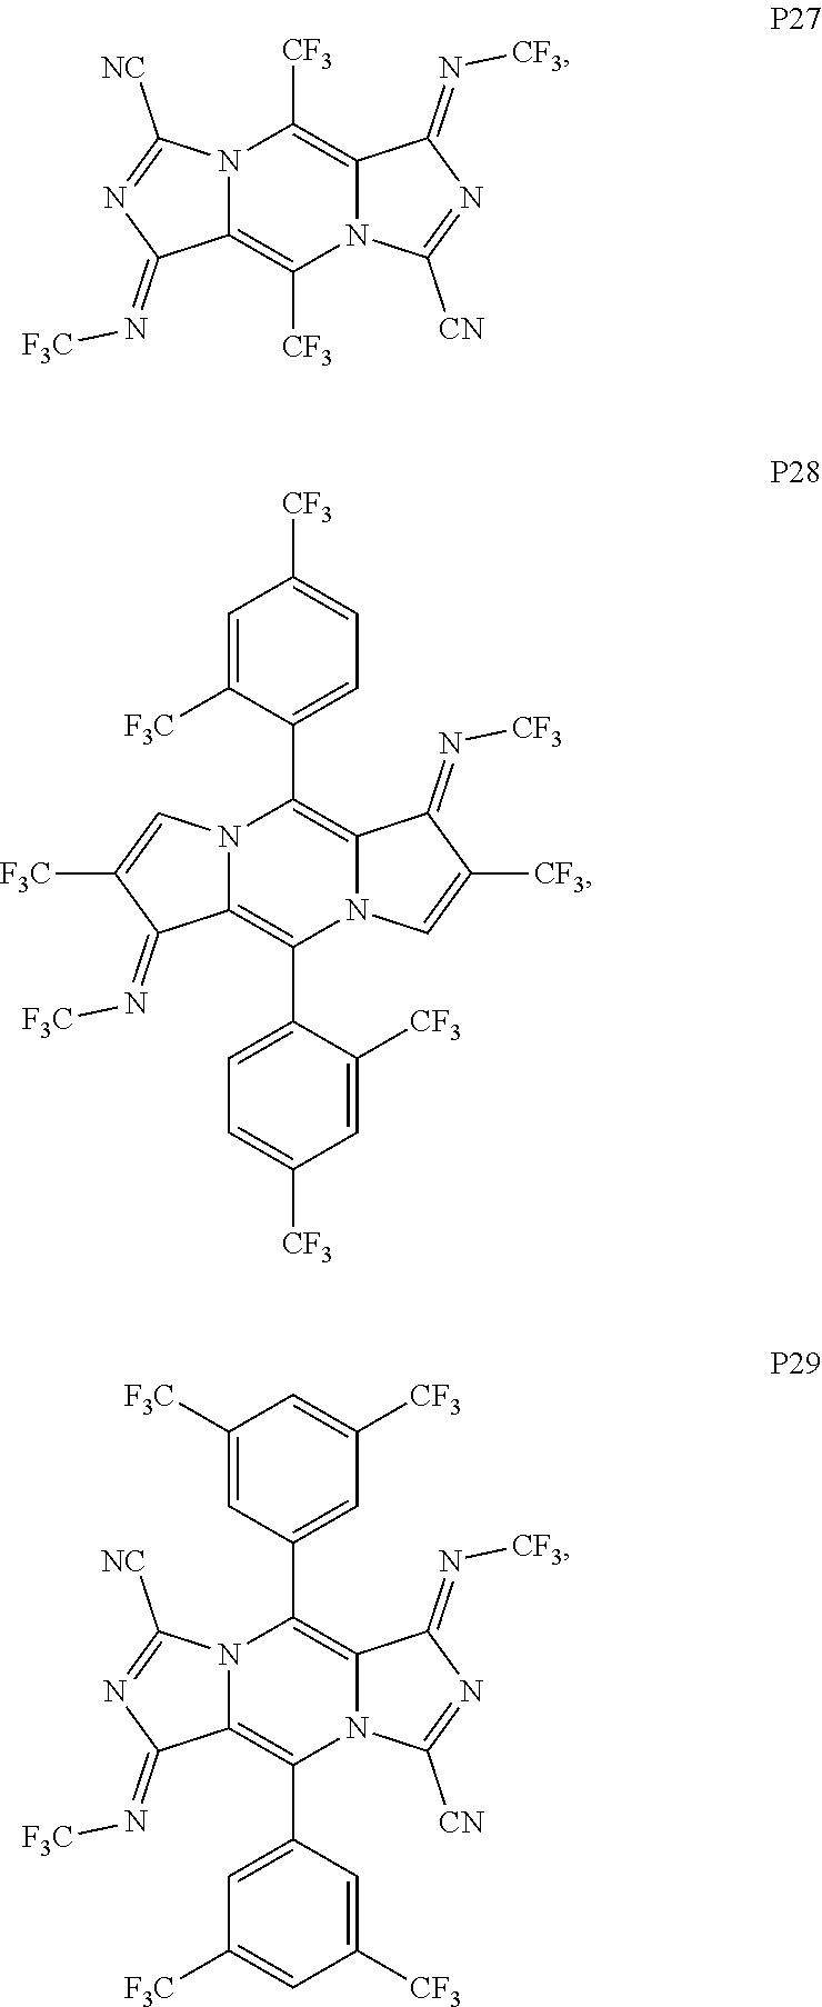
N(=C1C2=C(C3=CC=C([CF3])C=C3[CF3])N3C=C([CF3])C(=N[CF3])C3=C(C3=CC=C([CF3])C=C3[F3C])N2C=C1[F3C])[F3C].N(=C1N=C([NC])N2C(C3=CC([CF3])=CC([F3C])=C3)=C3C(=N[CF3])N=C([CN])N3C(C3=CC([F3C])=CC([CF3])=C3)=C21)[F3C].N(=C1C2=C([CF3])N3C([NC])=NC(=N[F3C])C3=C([CF3])N2C([CN])=N1)[CF3]
